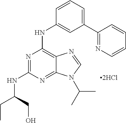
N1=C(NC(CC)CO)N=C2C(=C1NC1=CC(C3=NC=CC=C3)=CC=C1)N=CN2C(C)C
